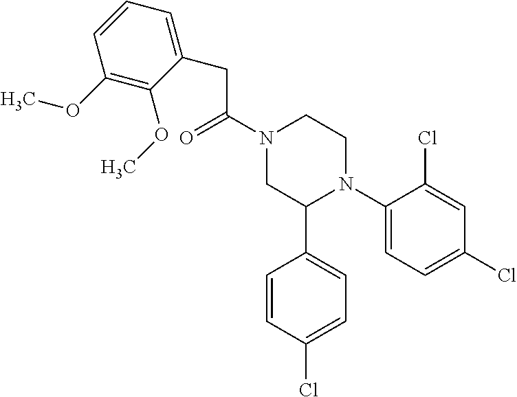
C(C(N1CC(C2=CC=C(Cl)C=C2)N(C2=CC=C(Cl)C=C2Cl)CC1)=O)C1=CC=CC(OC)=C1OC
